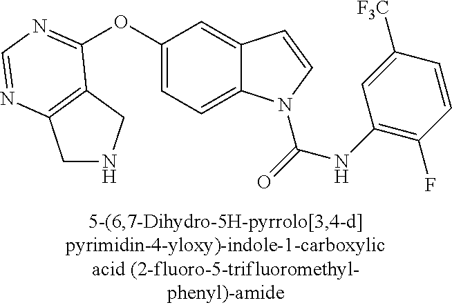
O(C1=CC=C2C(=C1)C=CN2C(=O)NC1=C(F)C=CC([F3C])=C1)C1=NC=NC2=C1CNC2
